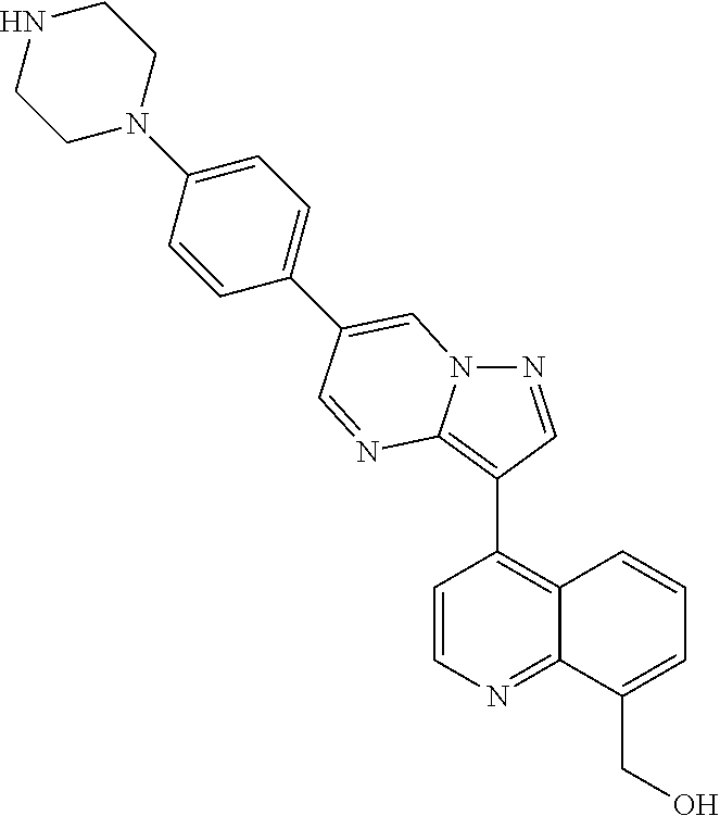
C1=CN=C2C(=C1C1=C3N(N=C1)C=C(C1=CC=C(N4CCNCC4)C=C1)C=N3)C=CC=C2CO
